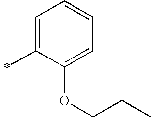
C1=C(C)C(OCCC)=CC=C1
